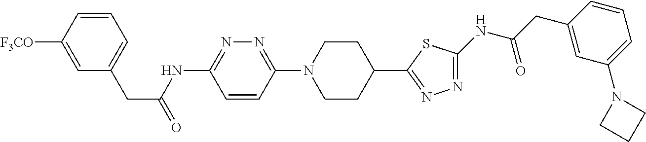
C1=C([F3CO])C=CC=C1CC(=O)NC1=NN=C(N2CCC(C3=NN=C(NC(CC4=CC(N5CCC5)=CC=C4)=O)S3)CC2)C=C1
